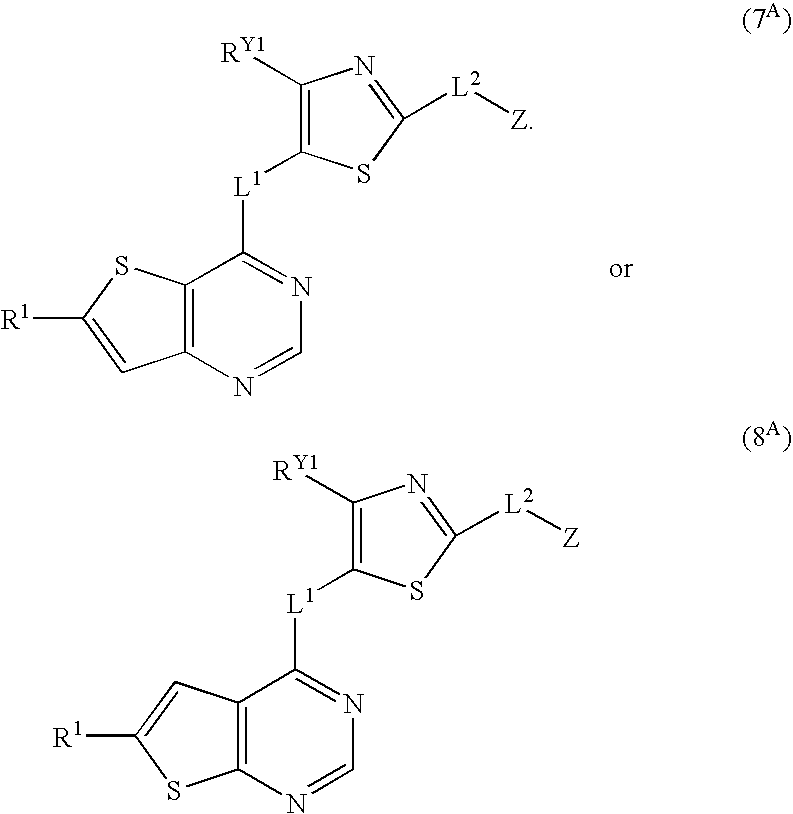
C12=C(N=CN=C1[L1]C1=C([RY1])N=C([L2][Z])S1)C=C([R1])S2.C12=C(N=CN=C1[L1]C1=C([RY1])N=C([L2][Z])S1)SC([R1])=C2
